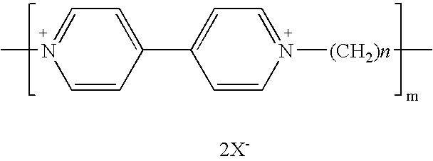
C1=CC(C2=CC=N([(CH2)n]C)C=C2)=CC=N1C
